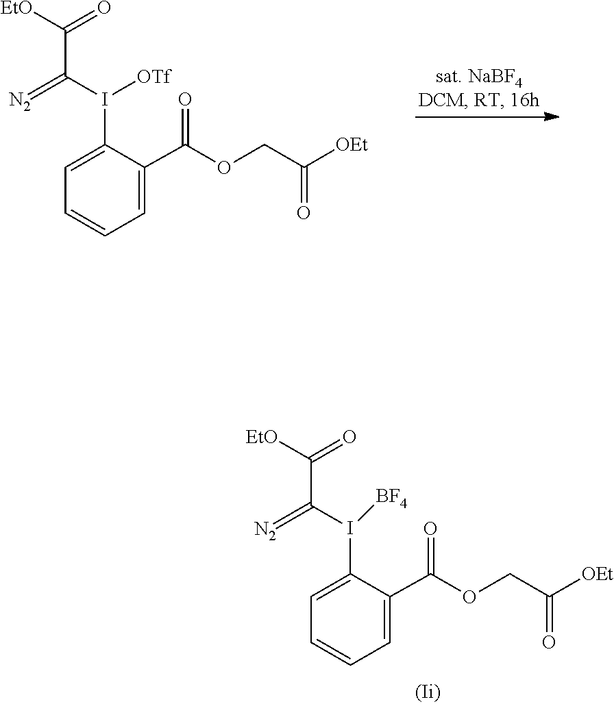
C1=C(C(OCC([OEt])=O)=O)C(I(C(=[N2])C([EtO])=O)[BF4])=CC=C1.C1=C(C(OCC([OEt])=O)=O)C(I(C(=[N2])C([EtO])=O)[OTf])=CC=C1
